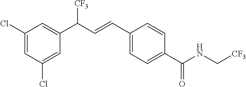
C1(Cl)=CC(C(C=CC2=CC=C(C(NC[CF3])=O)C=C2)[CF3])=CC(Cl)=C1
